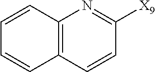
C1=CC2=C(N=C1[X9])C=CC=C2
